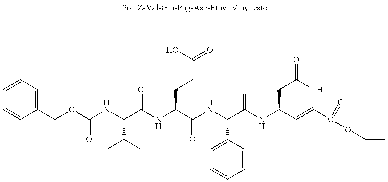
C1=CC=C(COC(NC(C(NC(C(NC(C2=CC=CC=C2)C(=O)NC(CC(O)=O)C=CC(OCC)=O)=O)CCC(=O)O)=O)C(C)C)=O)C=C1
